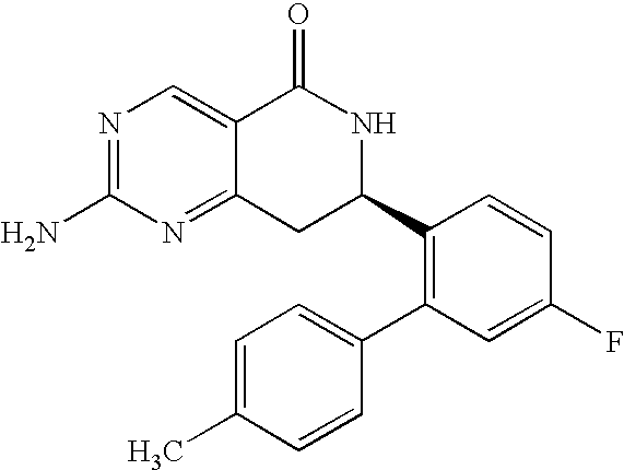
C12=NC(N)=NC=C1C(=O)NC(C1=C(C3=CC=C(C)C=C3)C=C(F)C=C1)C2
